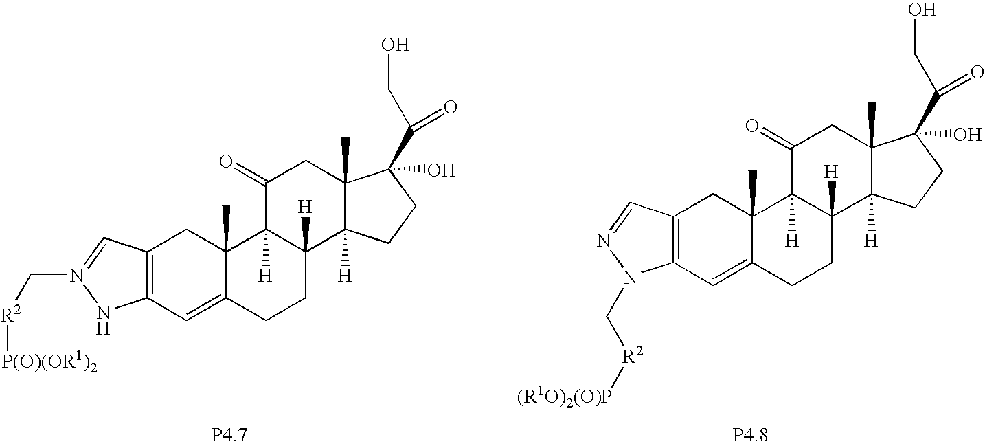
C12=C(C=C3C(C)(C1)C1([H])C([H])(CC3)C3([H])C(C)(CC1=O)C(O)(C(CO)=O)CC3)N(C[R2][(R1O)2(O)P])N=C2.C12=C(C=C3C(C)(C1)C1([H])C([H])(CC3)C3([H])C(C)(CC1=O)C(O)(C(CO)=O)CC3)NN(C[R2][P(O)(OR1)2])=C2
